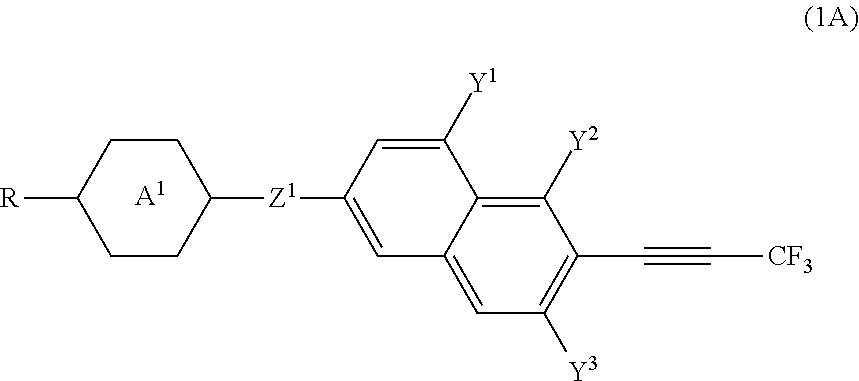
C1CC([R])CCC1[Z1]C1=CC2=CC([Y3])=C(C#C[CF3])C([Y2])=C2C([Y1])=C1.[A1]
